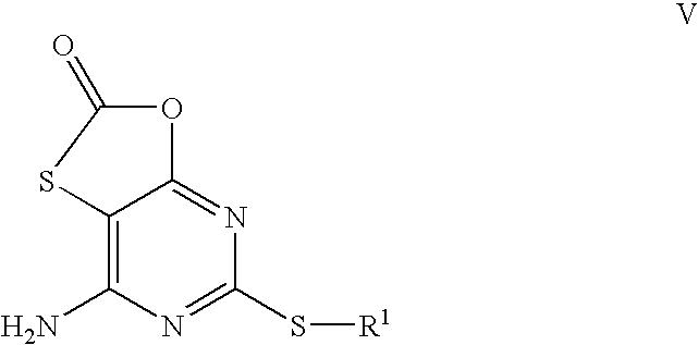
C12=C(N)N=C(S[R1])N=C1OC(=O)S2
